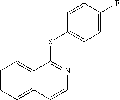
C1=CC=C2C(=C1)C(SC1=CC=C(F)C=C1)=NC=C2
